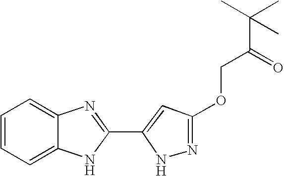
C1=C2C(=CC=C1)N=C(C1=CC(OCC(C(C)(C)C)=O)=NN1)N2
